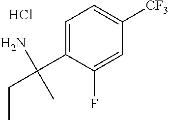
Cl.C1(F)=CC([CF3])=CC=C1C(N)(CC)C
